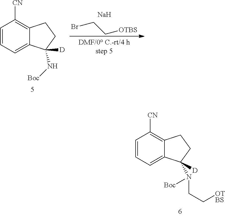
[Na].C1=CC=C2C(=C1[CN])CCC2(N[Boc])[D].BrCC[OTBS].C1=CC=C2C(=C1[CN])CCC2(N([Boc])CC[OTBS])[D]
